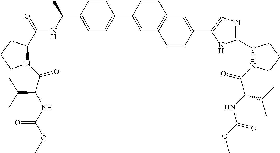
C1CCN(C(C(C(C)C)NC(OC)=O)=O)C1C(NC(C1=CC=C(C2=CC3=C(C=C2)C=C(C2=CN=C(C4CCCN4C(=O)C(NC(OC)=O)C(C)C)N2)C=C3)C=C1)C)=O
